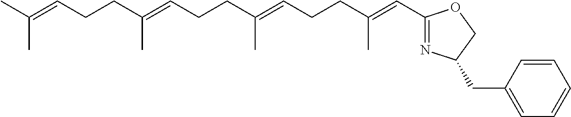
C(C(=CCCC(=CC1=NC(CC2=CC=CC=C2)CO1)C)C)CC=C(C)CCC=C(C)C
